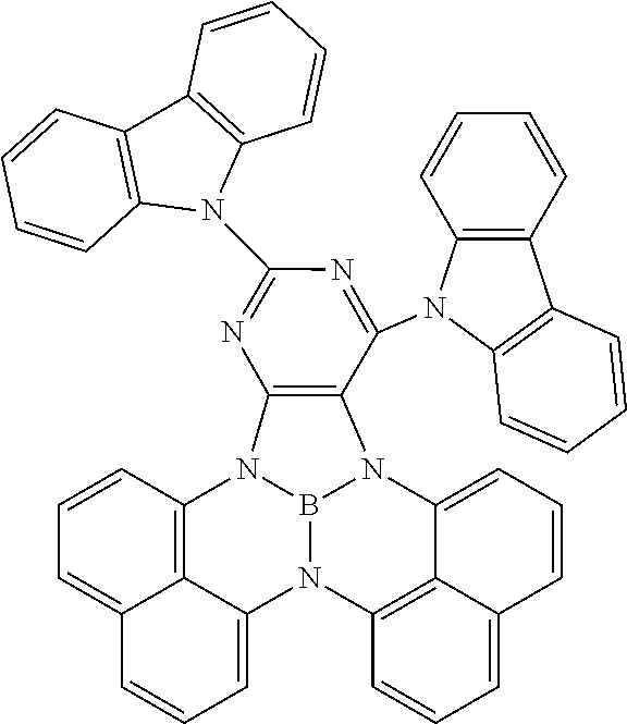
B12N3C4=CC=CC5=CC=CC(=C54)N1C1=C(N2C2=CC=CC4=CC=CC3=C24)C(N2C3=C(C=CC=C3)C3=C2C=CC=C3)=NC(N2C3=C(C=CC=C3)C3=C2C=CC=C3)=N1
